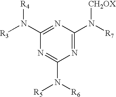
N1=C(N([R3])[R4])N=C(N([R6])[R5])N=C1N([R7])[CH2OX]
